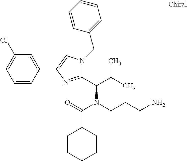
C1=CC(C2=CN(CC3=CC=CC=C3)C(C(C(C)C)N(CCCN)C(=O)C3CCCCC3)=N2)=CC(Cl)=C1
